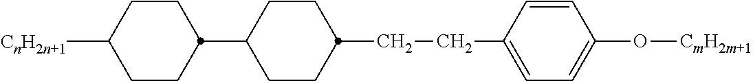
[CnH2n+1]C1CCC(C2CCC(CCC3=CC=C(O[CmH2m+1])C=C3)CC2)CC1
